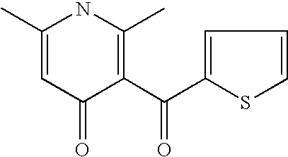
C1(C)=CC(=O)C(C(C2=CC=CS2)=O)=C(C)N1
